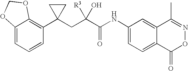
C12=CC=CC(C3(CC(C(NC4=CC=C5C(=C4)C(C)=NOC5=O)=O)([R3])O)CC3)=C1OCO2
